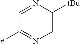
C1=NC([tBu])=CN=C1[#]
